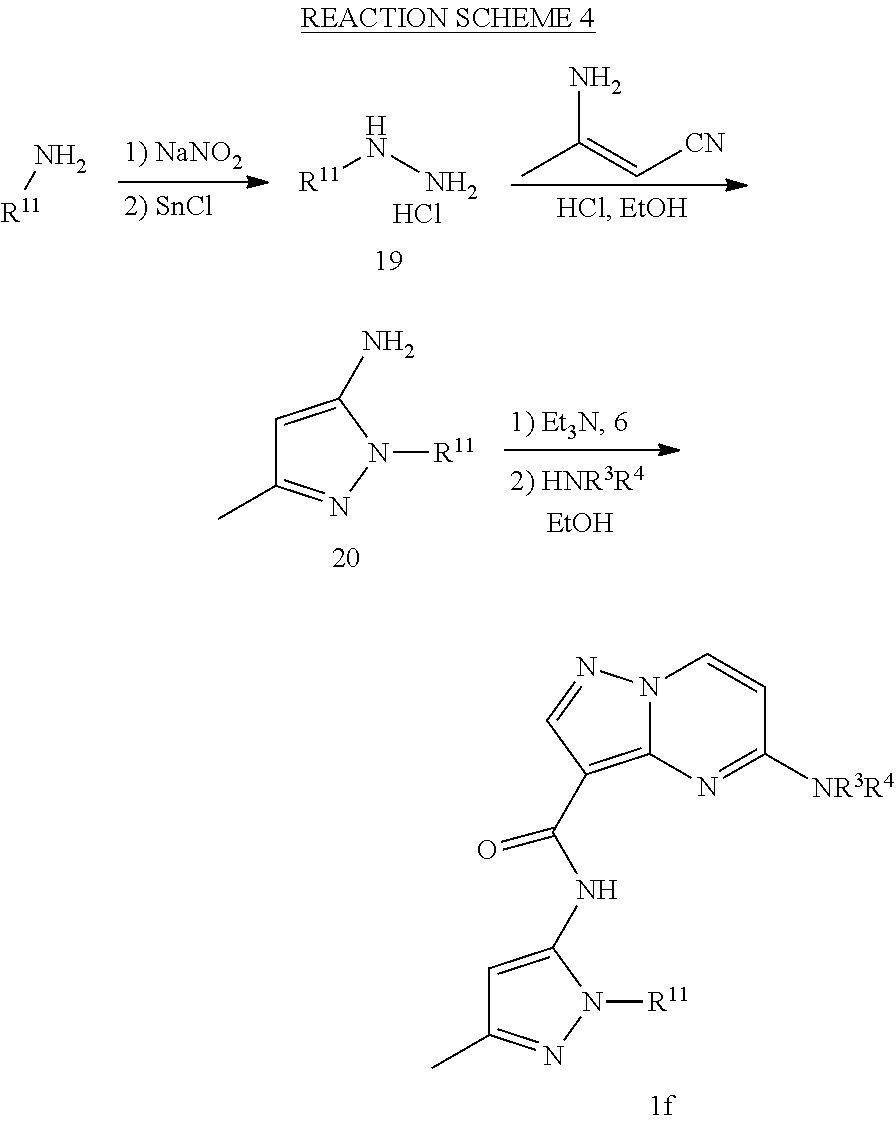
N12C(=C(C(NC3=CC(C)=NN3[R11])=O)C=N1)N=C([NR3R4])C=C2.N([R11])N.Cl.NC(=C[CN])C.N[R11].C1=C(N)N([R11])N=C1C
